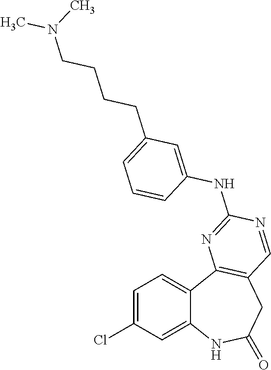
C12=CC(Cl)=CC=C1C1=C(CC(=O)N2)C=NC(NC2=CC(CCCCN(C)C)=CC=C2)=N1
